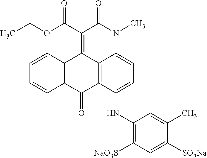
C1=CC2=C(C=C1)C(=O)C1=C3C2=C(C(OCC)=O)C(=O)N(C)C3=CC=C1NC1=C([NaO3S])C=C([SO3Na])C(C)=C1
